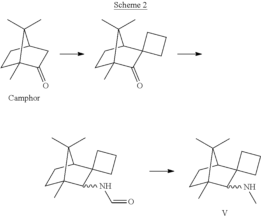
C1C2(C)C(=O)CC(C1)C2(C)C.C1C2(C)C(=O)C3(C(C1)C2(C)C)CCC3.C1C2(C)C(NC)C3(C(C1)C2(C)C)CCC3.[V].C1C2(C)C(NC=O)C3(C(C1)C2(C)C)CCC3
